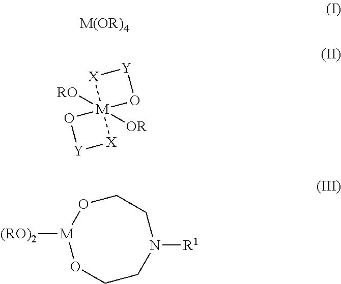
[M(OR)4].[X]1[M]2([RO])([OR])(O[Y]1)O[Y][X]2.[M]1([(RO)2])OCCN([R1])CCO1
